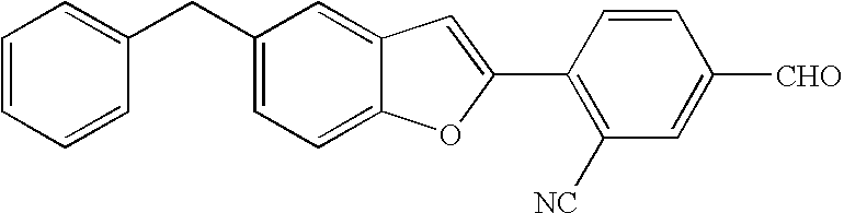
C1=CC(C2=CC3=CC(CC4=CC=CC=C4)=CC=C3O2)=C([NC])C=C1[CHO]
